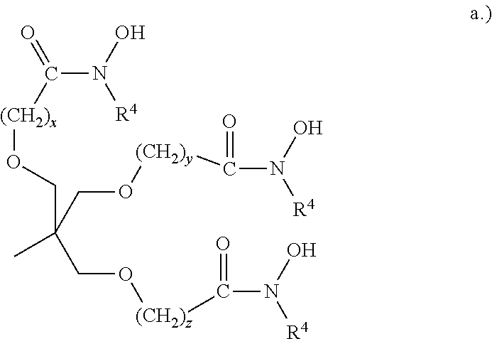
[(CH2)x](C(=O)N(O)[R4])OCC(CO[(CH2)y]C(=O)N(O)[R4])(CO[(CH2)z]C(=O)N(O)[R4])C
